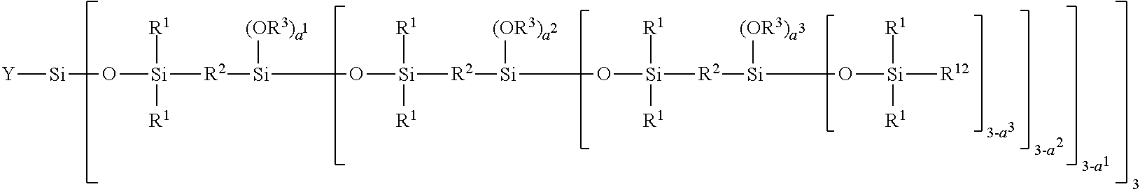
[Y][Si]O[Si]([R2][Si](O[Si]([R2][Si](O[Si]([R2][Si](O[Si]([R12])([R1])[R1])[(OR3)a])([R1])[R1])[(OR3)a])([R1])[R1])[(OR3)a])([R1])[R1]
